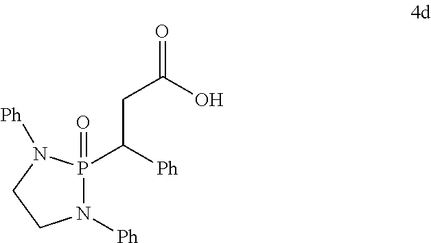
N1([Ph])P(C([Ph])CC(=O)O)(=O)N([Ph])CC1
